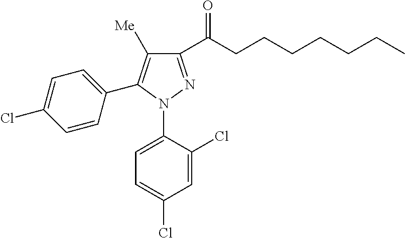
C1(C(CCCCCCC)=O)=NN(C2=CC=C(Cl)C=C2Cl)C(C2=CC=C(Cl)C=C2)=C1[Me]
